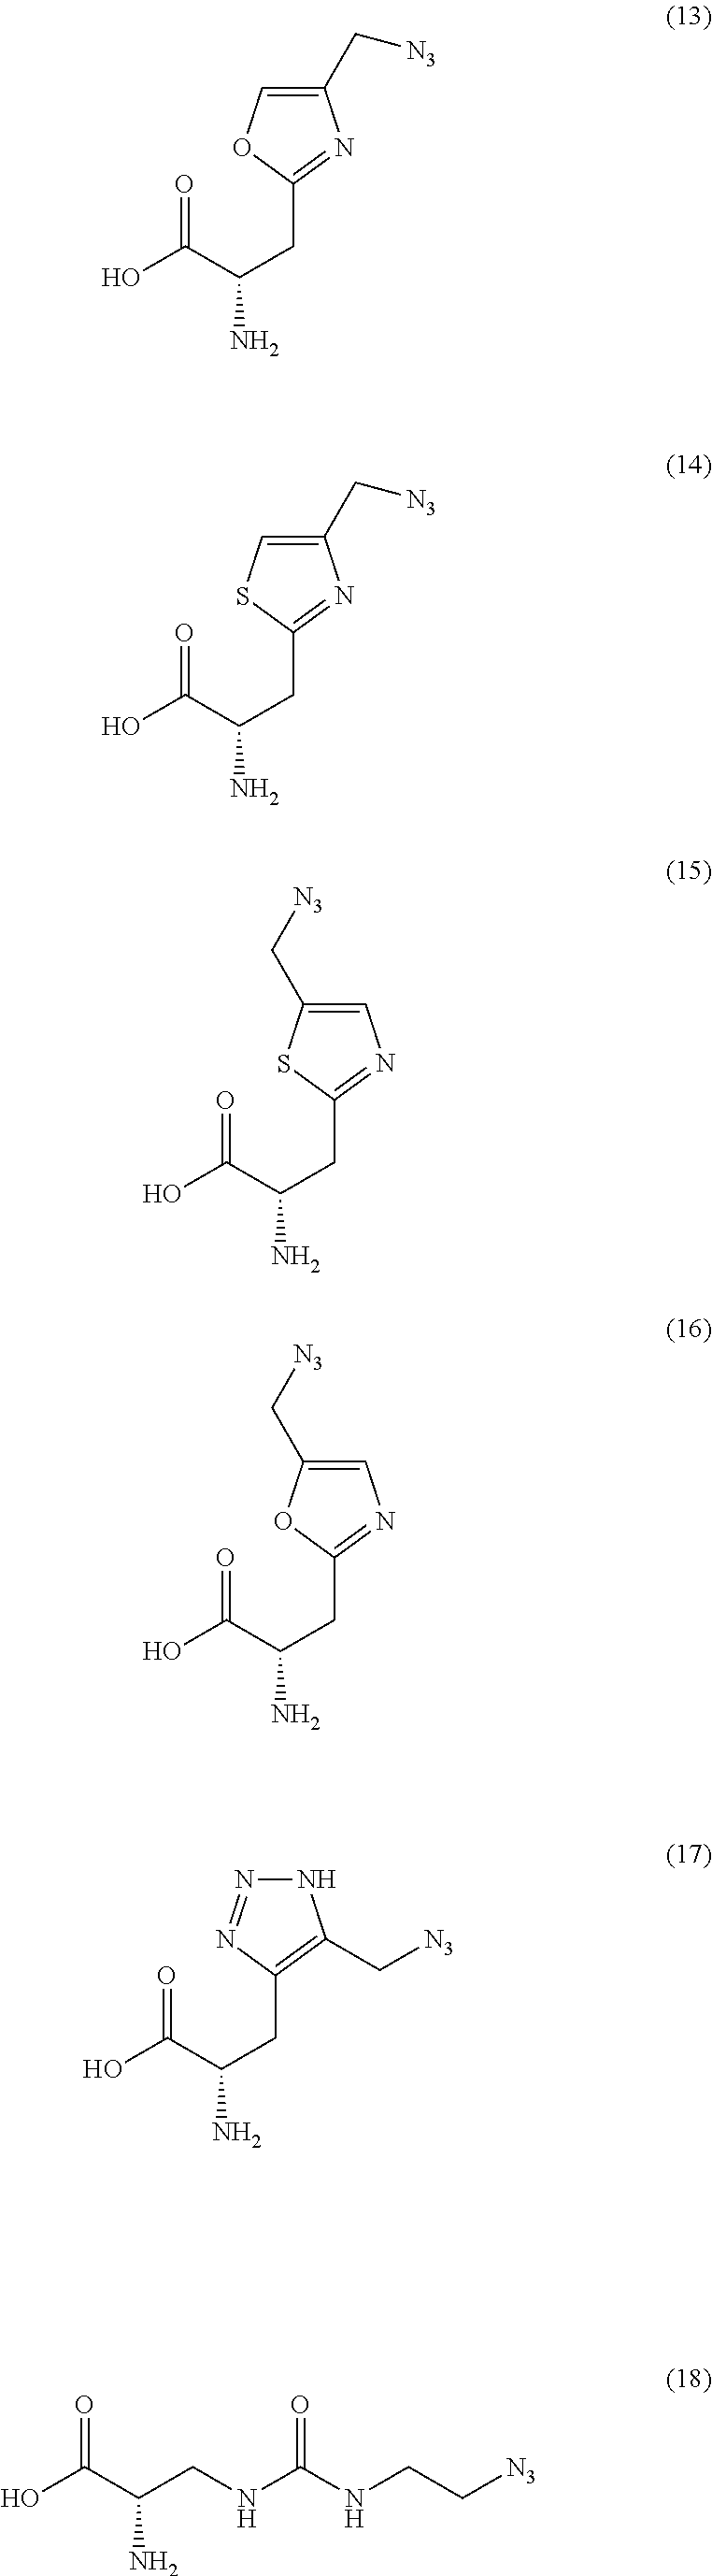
C(C(C(O)=O)N)C1=NC(C[N3])=CO1.C(C(C(O)=O)N)C1=NC(C[N3])=CS1.C(C(C(O)=O)N)C1=NC=C(C[N3])S1.C(C(C(O)=O)N)C1=NC=C(C[N3])O1.C(C(C(O)=O)N)C1=C(C[N3])NN=N1.C(C(C(O)=O)N)NC(NCC[N3])=O
